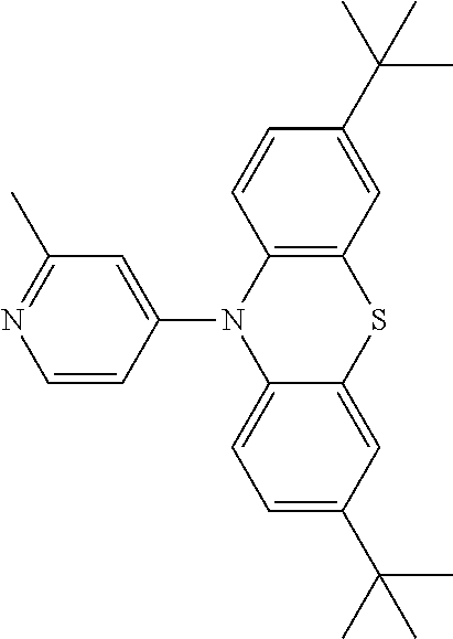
C1=CC(N2C3=C(C=C(C(C)(C)C)C=C3)SC3=CC(C(C)(C)C)=CC=C23)=CC(C)=N1
